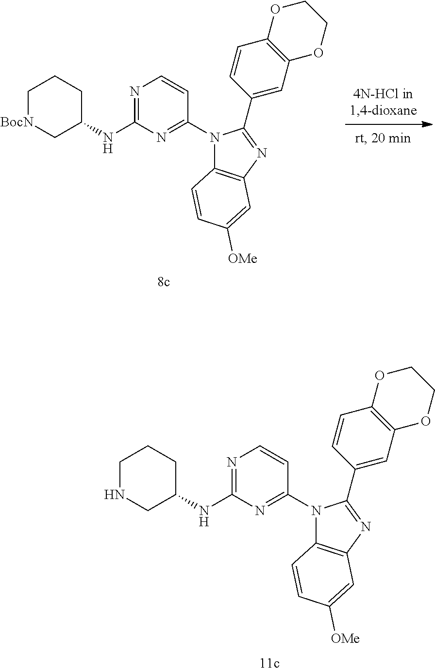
N1(C2=NC(NC3CCC[BocN]C3)=NC=C2)C2=C(N=C1C1=CC3=C(C=C1)OCCO3)C=C([OMe])C=C2.N1(C2=NC(NC3CCCNC3)=NC=C2)C2=C(N=C1C1=CC3=C(C=C1)OCCO3)C=C([OMe])C=C2
